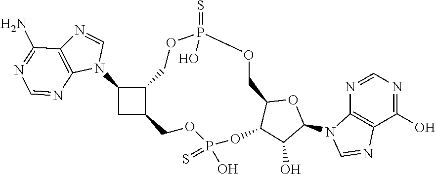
C1(N2C3=C(C(O)=NC=N3)N=C2)OC2C(C1O)OP(O)(=S)OCC1CC(N3C=NC4=C3N=CN=C4N)C1COP(=S)(O)OC2
